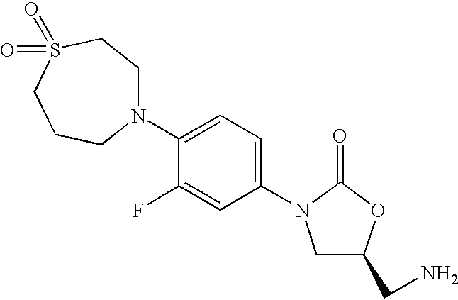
N1(C2=CC=C(N3CC(CN)OC3=O)C=C2F)CCS(=O)(=O)CCC1
